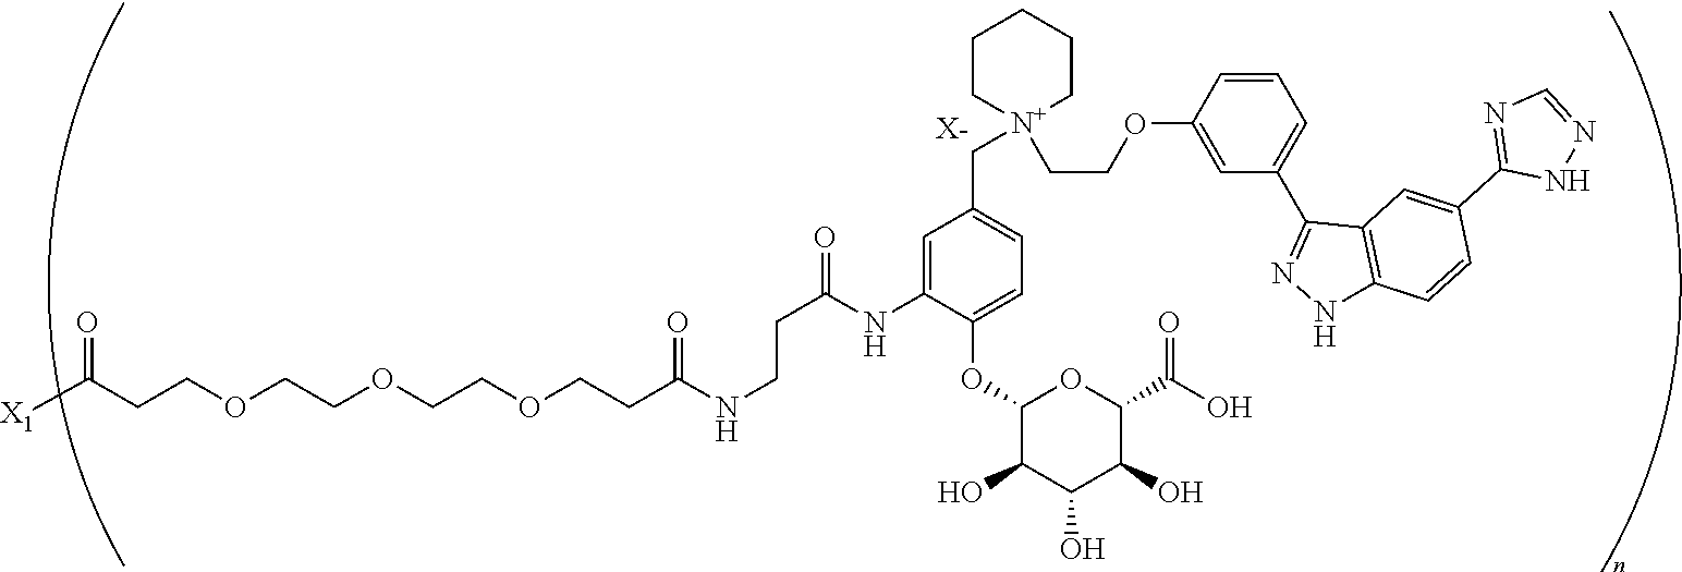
[X-].C(OCCOCCOCCC(NCCC(NC1=CC(C[N+]2(CCOC3=CC(C4=NNC5=C4C=C(C4=NC=NN4)C=C5)=CC=C3)CCCCC2)=CC=C1OC1C(O)C(O)C(O)C(C(=O)O)O1)=O)=O)CC(=O)[X1]
